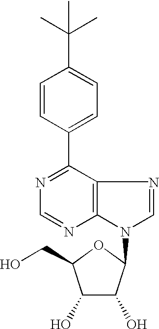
C1=CC(C(C)(C)C)=CC=C1C1=NC=NC2=C1N=CN2C1C(O)C(O)C(CO)O1
